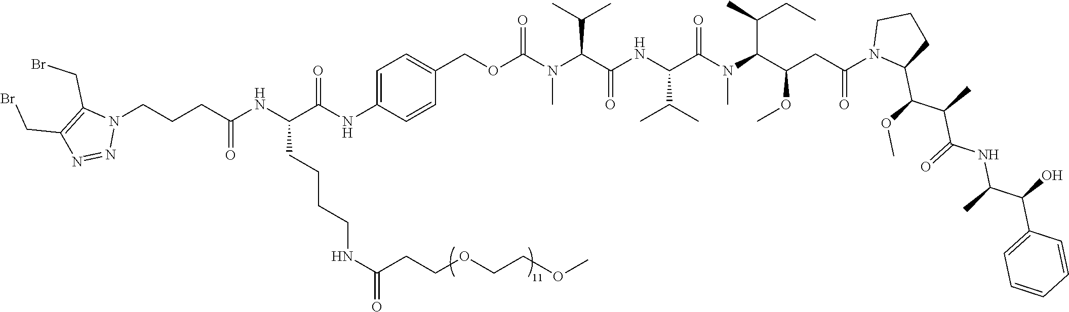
C(CC(NC(C(NC1=CC=C(COC(N(C(C(NC(C(N(C(C(CC(N2C(C(C(C)C(=O)NC(C(C3=CC=CC=C3)O)C)OC)CCC2)=O)OC)C(C)CC)C)=O)C(C)C)=O)C(C)C)C)=O)C=C1)=O)CCCCNC(=O)CCOCCOC)=O)CN1C(CBr)=C(CBr)N=N1
